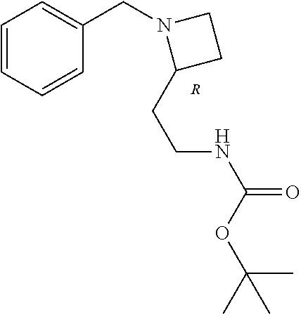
C1=CC=CC(CN2C(CCNC(=O)OC(C)(C)C)CC2)=C1.[R]
